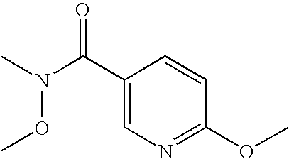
CN(C(C1=CN=C(OC)C=C1)=O)OC
